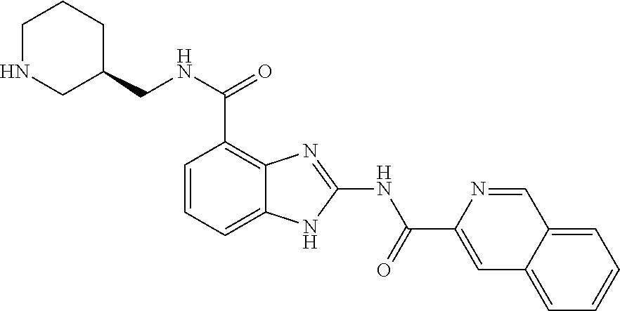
C(NC(C1=C2C(=CC=C1)NC(NC(C1=CC3=CC=CC=C3C=N1)=O)=N2)=O)C1CNCCC1
